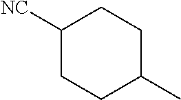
C1([NC])CCC(C)CC1
